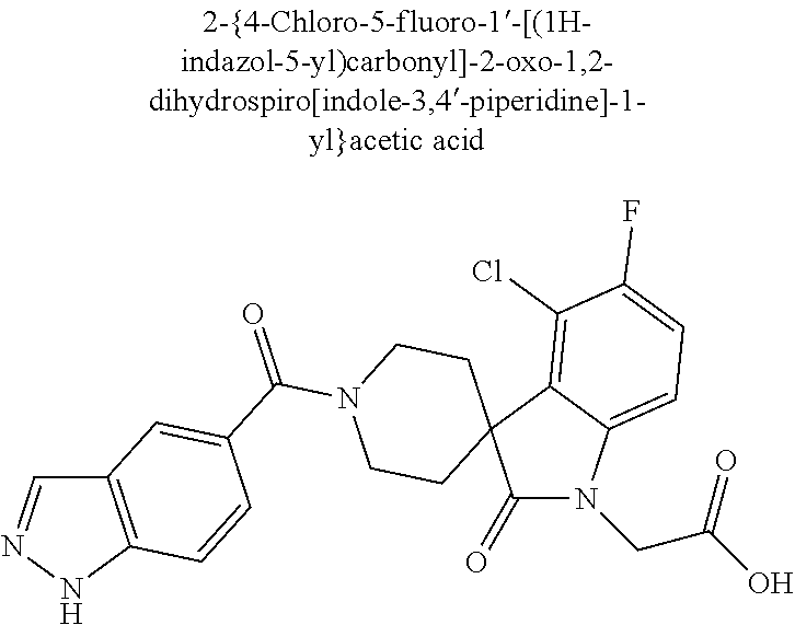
C1=NNC2=C1C=C(C(N1CCC3(CC1)C(=O)N(CC(=O)O)C1=CC=C(F)C(Cl)=C13)=O)C=C2
